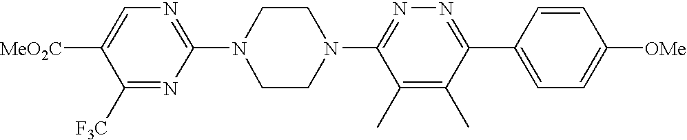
C1([F3C])=NC(N2CCN(C3=NN=C(C4=CC=C([OMe])C=C4)C(C)=C3C)CC2)=NC=C1[MeO2C]
